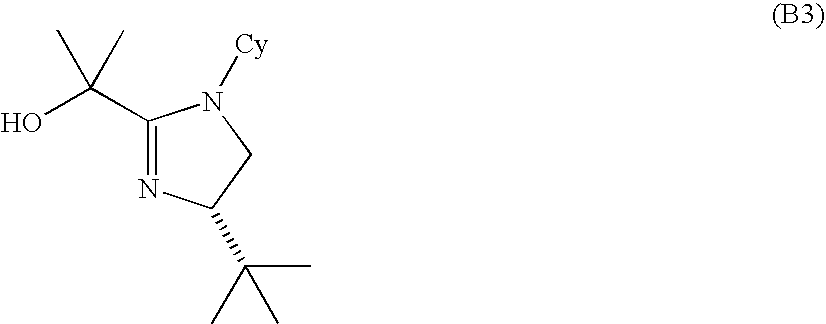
C1(C(O)(C)C)=NC(C(C)(C)C)CN1[Cy]
